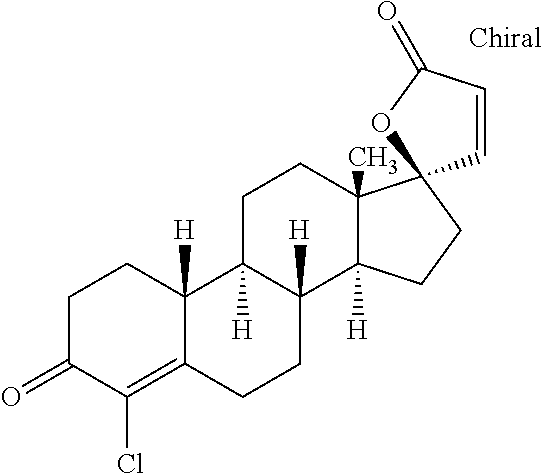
C1C(=O)C(Cl)=C2C([H])(C1)C1([H])C([H])(C3([H])C(C)(CC1)C1(CC3)C=CC(=O)O1)CC2
